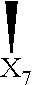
C[X7]
